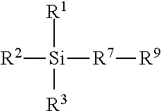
[R2][Si]([R1])([R3])[R7][R9]
